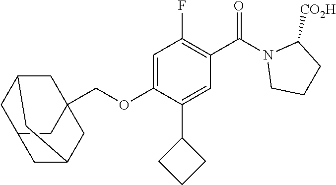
C(OC1=CC(F)=C(C(N2CCCC2[CO2H])=O)C=C1C1CCC1)C12CC3CC(C1)CC(C2)C3
